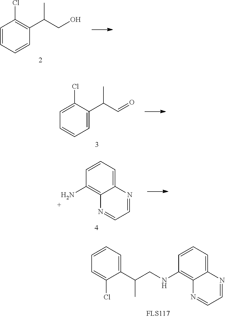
C1=NC2=C(NCC(C3=CC=CC=C3Cl)C)C=CC=C2N=C1.C1=CC=CC(C(C)CO)=C1Cl.C1=CC=C(C(C)C=O)C(Cl)=C1.C1=NC2=C(N)C=CC=C2N=C1
